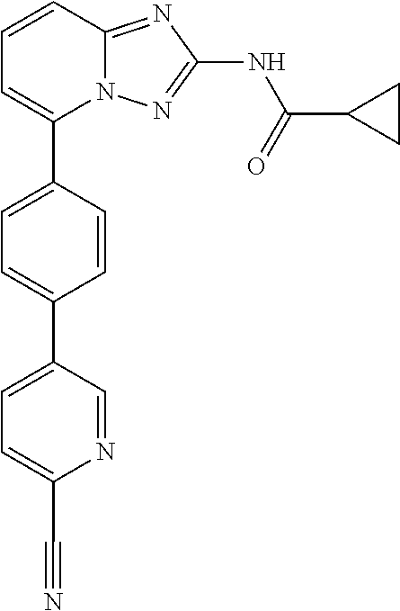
C1=CC2=NC(NC(=O)C3CC3)=NN2C(C2=CC=C(C3=CC=C(C#N)N=C3)C=C2)=C1
